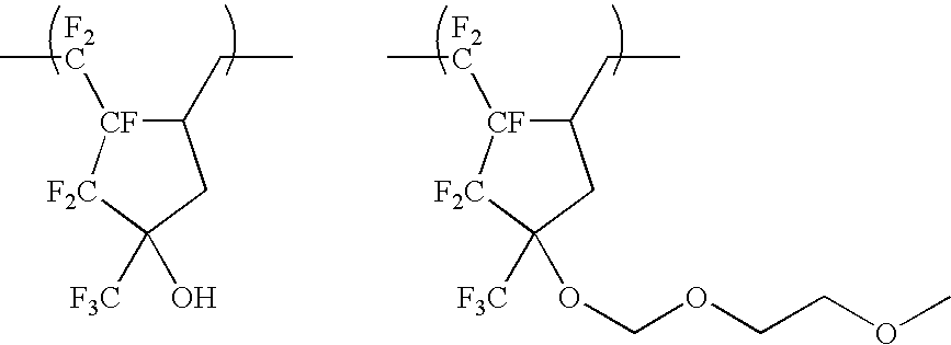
C[F2C][CF]1C(CC)CC([F3C])(O)[F2C]1.C[F2C][CF]1C(CC)CC([F3C])(OCOCCOC)[F2C]1
